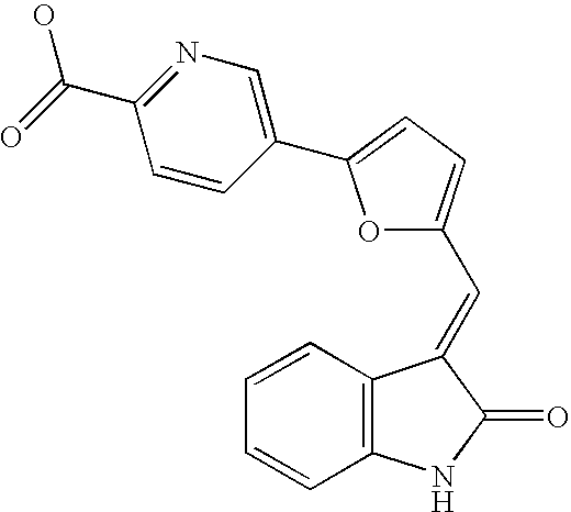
C1=CC2=C(C=C1)NC(=O)C2=CC1=CC=C(C2=CN=C(C(O)=O)C=C2)O1
